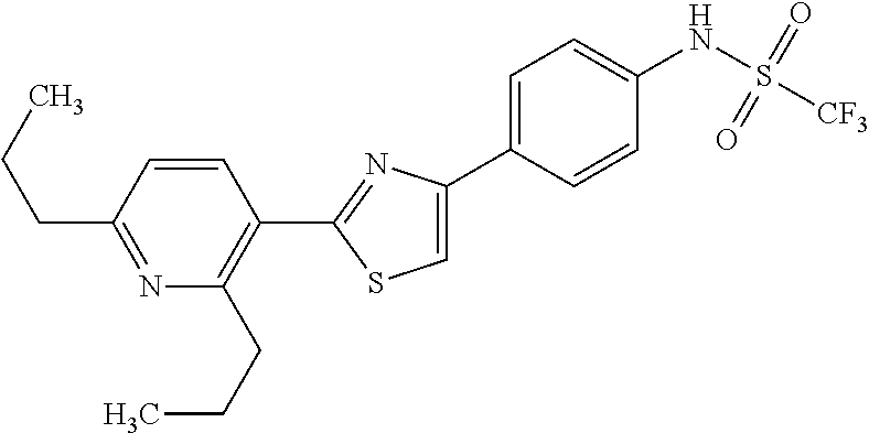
C1(C2=NC(C3=CC=C(NS([CF3])(=O)=O)C=C3)=CS2)=C(CCC)N=C(CCC)C=C1
